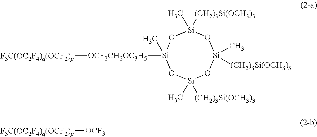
[OCF2CH2OC3H5]([Si]1(C)O[Si](C)([(CH2)3Si(OCH3)3])O[Si](C)([(CH2)3Si(OCH3)3])O[Si](C)([(CH2)3Si(OCH3)3])O1)[F3C(OC2F4)q(OCF2)p].[F3C(OC2F4)q(OCF2)p][OCF3]
